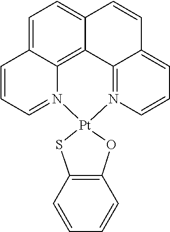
C1=C2C3=C4C(=C1)C=CC1=CC=CN(=C41)[Pt]1(N3=CC=C2)SC2=C(O1)C=CC=C2
